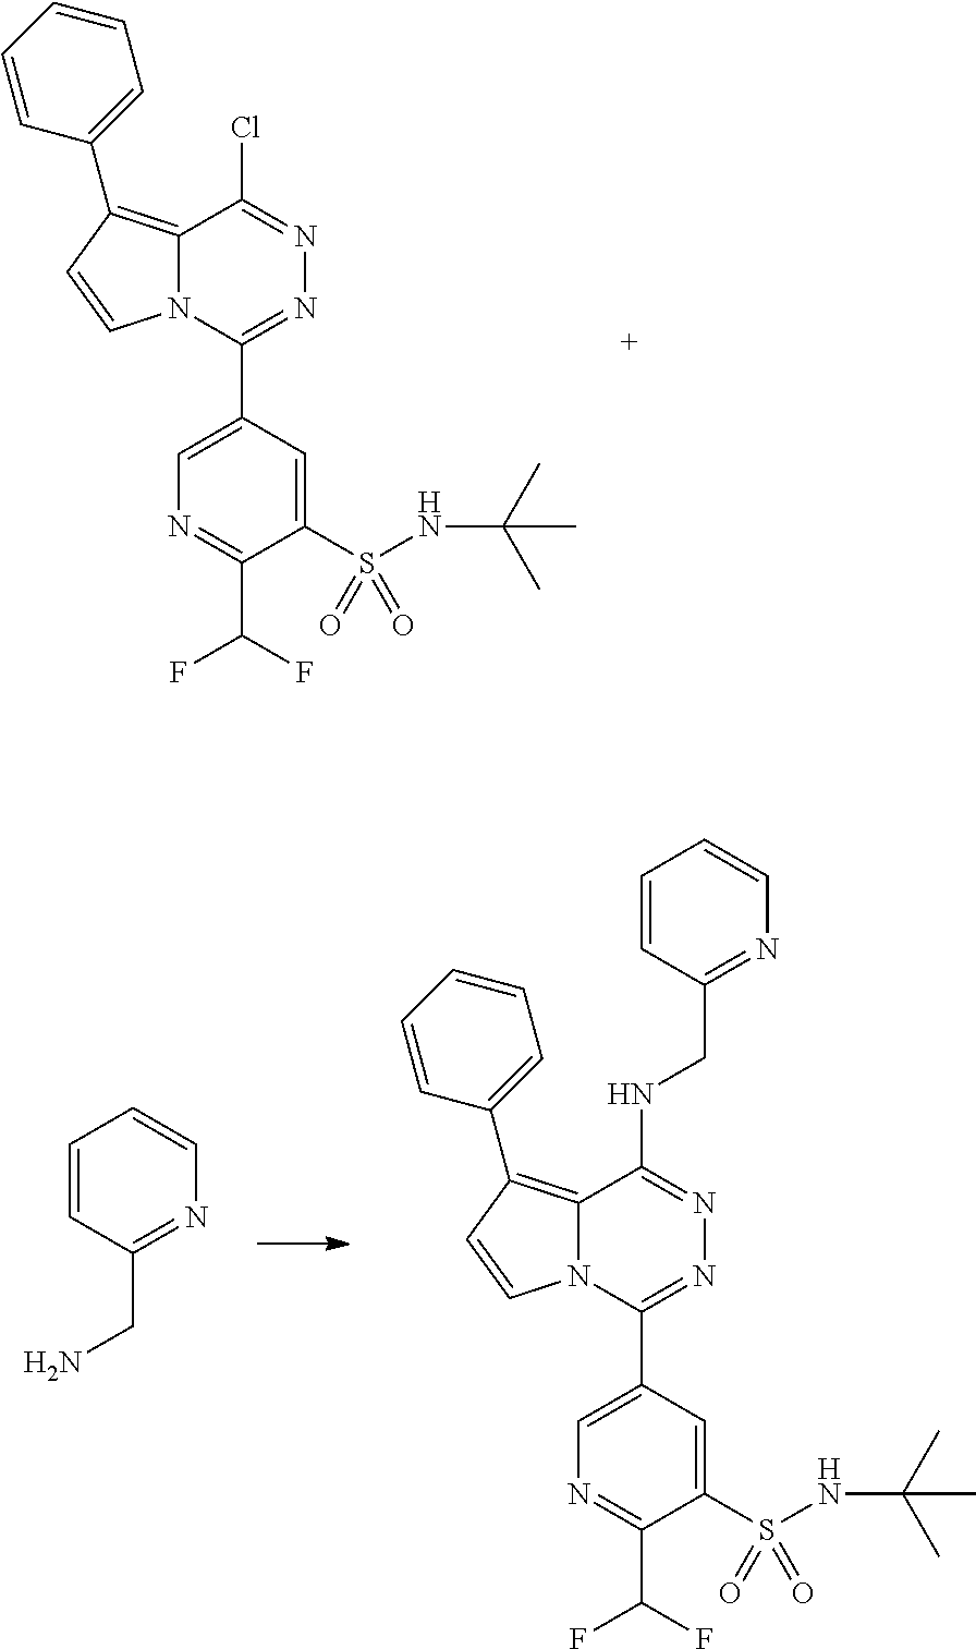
C12=C(C3=CC=CC=C3)C=CN1C(C1=CN=C(C(F)F)C(S(NC(C)(C)C)(=O)=O)=C1)=NN=C2Cl.C1=CC(CN)=NC=C1.C12=C(C3=CC=CC=C3)C=CN1C(C1=CN=C(C(F)F)C(S(NC(C)(C)C)(=O)=O)=C1)=NN=C2NCC1=NC=CC=C1
